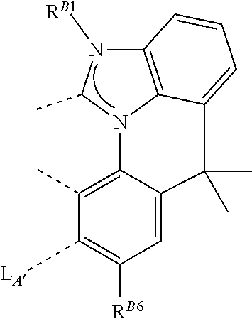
C1=C2C(=C(C)C([LA])=C1[RB6])N1C(C)N([RB1])C3=C1C(=CC=C3)C2(C)C
